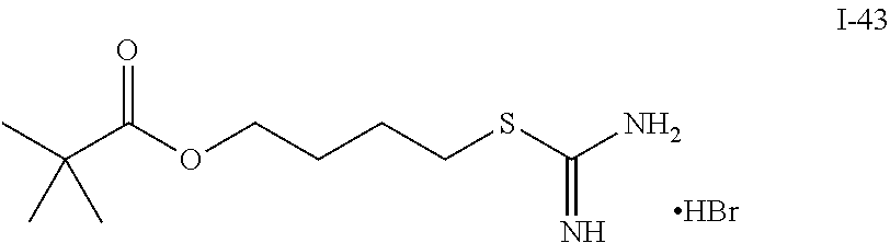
CC(C(OCCCCSC(N)=N)=O)(C)C.Br
